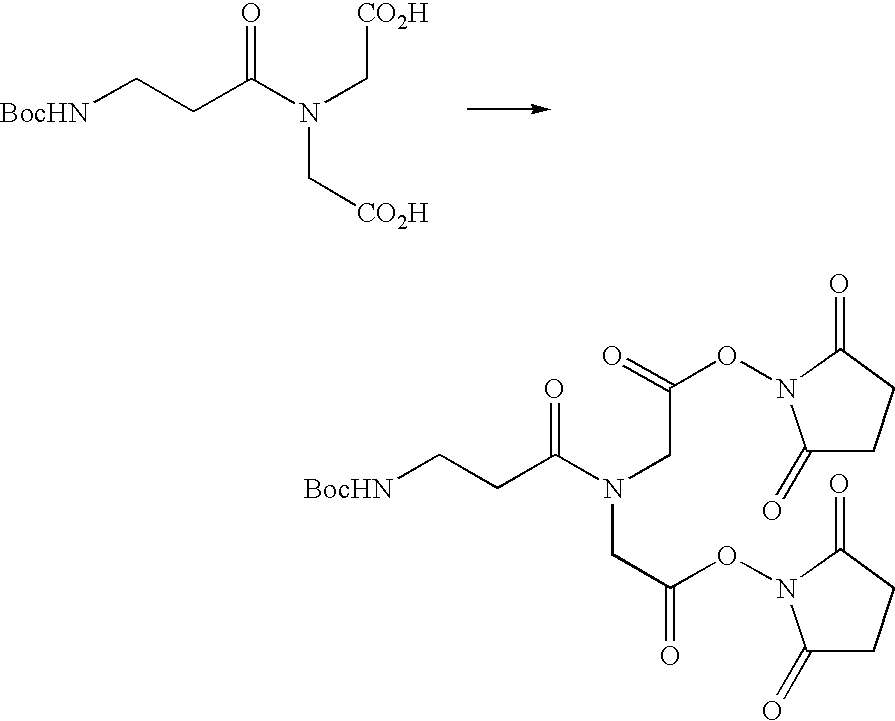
[BocHN]CCC(N(C[CO2H])C[CO2H])=O.[BocHN]CCC(N(CC(ON1C(=O)CCC1=O)=O)CC(=O)ON1C(=O)CCC1=O)=O
